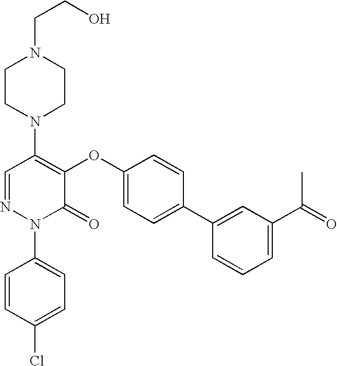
N1(C2=C(OC3=CC=C(C4=CC(C(C)=O)=CC=C4)C=C3)C(=O)N(C3=CC=C(Cl)C=C3)N=C2)CCN(CCO)CC1
